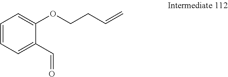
C1=CC=C(C=O)C(OCCC=C)=C1
